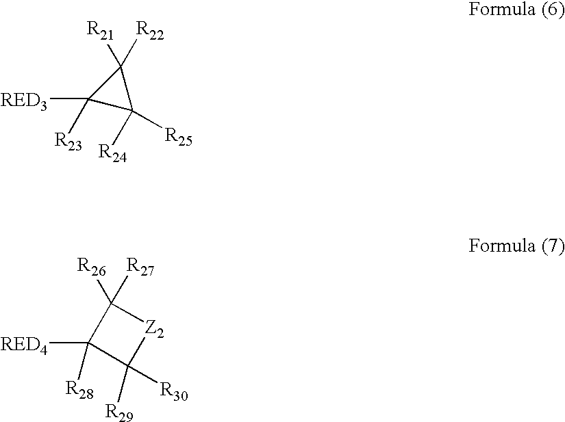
C1([RED3])([R23])C([R24])([R25])C1([R21])[R22].C1([R29])([R30])[Z2]C([R26])([R27])C1([RED4])[R28]
